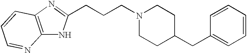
N1=C(CCCN2CCC(CC3=CC=CC=C3)CC2)NC2=C1C=CC=N2
